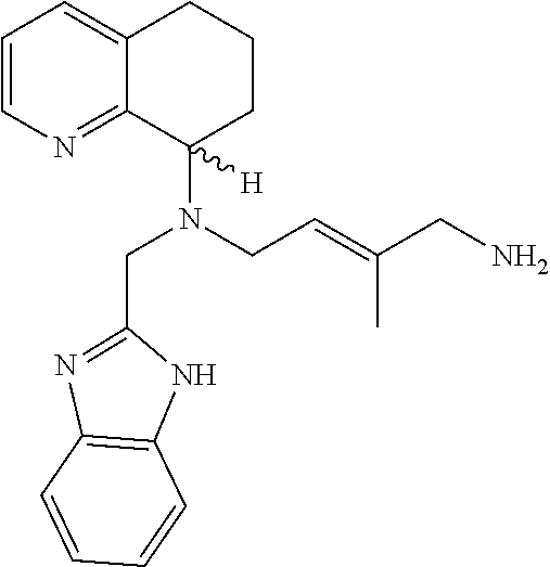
C1=CN=C2C(=C1)CCCC2(N(CC=C(CN)C)CC1=NC2=C(N1)C=CC=C2)[H]
